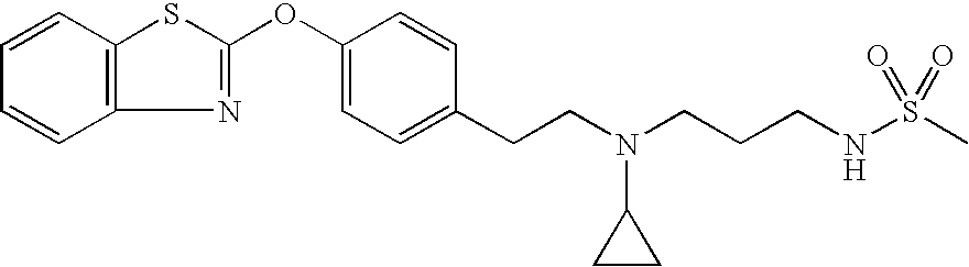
C1=CC2=C(C=C1)N=C(OC1=CC=C(CCN(CCCNS(C)(=O)=O)C3CC3)C=C1)S2
